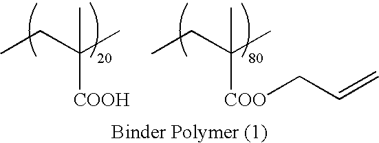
CC(CC)(C)[COOH].CC(CC)(C)[COO]CC=C
